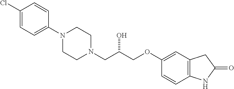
C1(Cl)=CC=C(N2CCN(CC(COC3=CC4=C(C=C3)NC(=O)C4)O)CC2)C=C1
